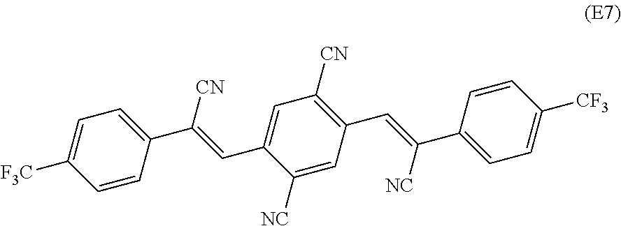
C1=CC(C(=CC2=CC([CN])=C(C=C(C3=CC=C([CF3])C=C3)[NC])C=C2[NC])[CN])=CC=C1[F3C]
